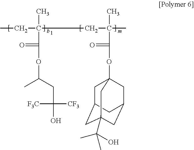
CCC(C)(C(=O)OC(C)CC([CF3])([F3C])O)CC(C)(C)C(=O)OC12CC3CC(C(C)(O)C)(CC(C1)C3)C2
